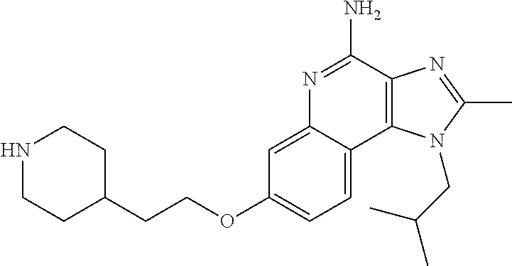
N1CCC(CCOC2=CC=C3C(=C2)N=C(N)C2=C3N(CC(C)C)C(C)=N2)CC1
